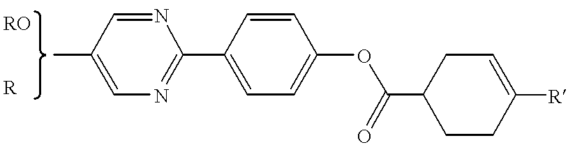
C1=NC(C2=CC=C(OC(C3CCC([R])=CC3)=O)C=C2)=NC=C1C
